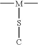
[M](SC)(C)C
